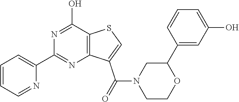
C1=CC=NC(C2=NC3=C(C(O)=N2)SC=C3C(N2CCOC(C3=CC(O)=CC=C3)C2)=O)=C1
